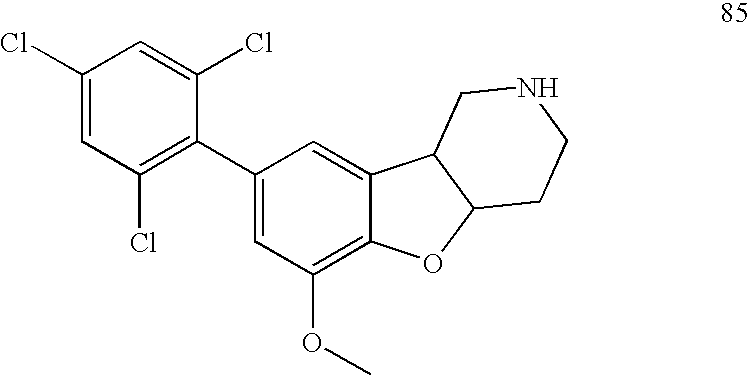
C1(Cl)=CC(Cl)=C(C2=CC(OC)=C3C(=C2)C2C(O3)CCNC2)C(Cl)=C1
